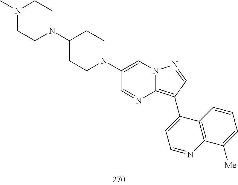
C1(C2=C3N=CC(N4CCC(N5CCN(C)CC5)CC4)=CN3N=C2)=CC=NC2=C1C=CC=C2[Me]
